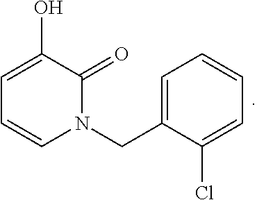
C1(CN2C(=O)C(O)=CC=C2)=CC=CC=C1Cl
